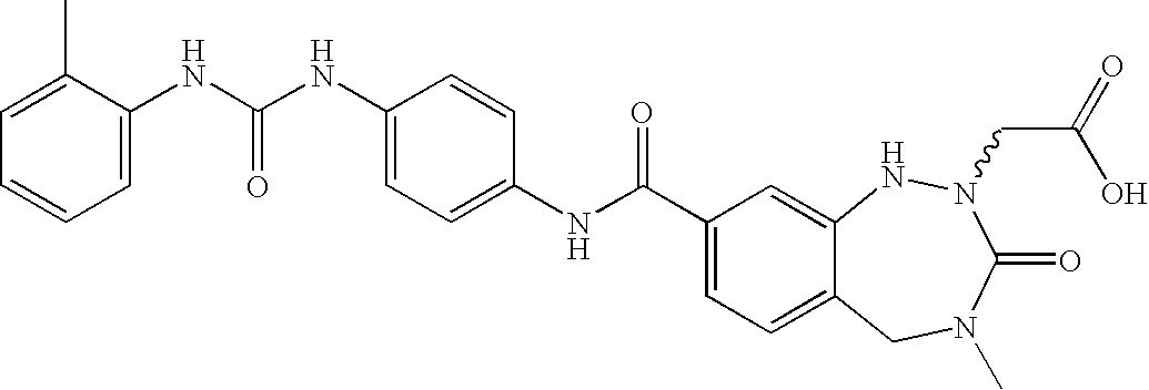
C1=C(NC(C2=CC=C3C(=C2)NN(CC(=O)O)C(=O)N(C)C3)=O)C=CC(NC(NC2=CC=CC=C2C)=O)=C1
